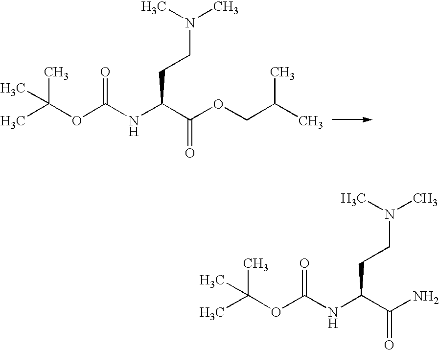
CC(OC(NC(C(OCC(C)C)=O)CCN(C)C)=O)(C)C.CC(OC(NC(C(N)=O)CCN(C)C)=O)(C)C
